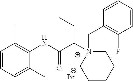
C1=CC=C(C)C(NC(C(N2(CC3=C(F)C=CC=C3)CCCCC2)CC)=O)=C1C.[Br-]
